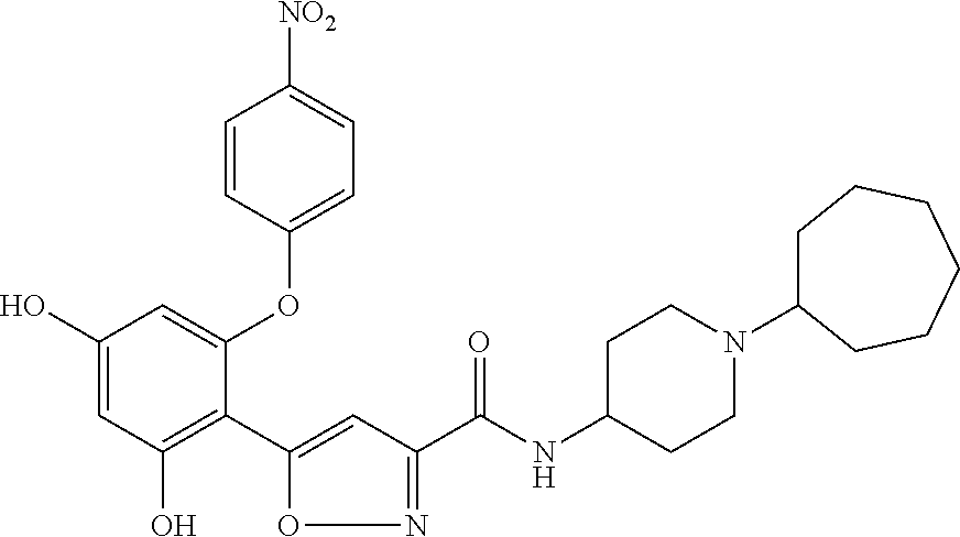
C1(O)=CC(O)=C(C2=CC(C(NC3CCN(C4CCCCCC4)CC3)=O)=NO2)C(OC2=CC=C([NO2])C=C2)=C1
